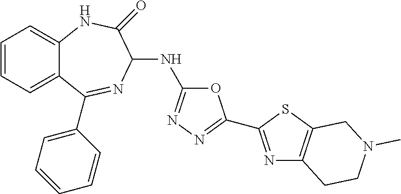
C1=CC=C2C(=C1)NC(=O)C(NC1=NN=C(C3=NC4=C(S3)CN(C)CC4)O1)N=C2C1=CC=CC=C1
